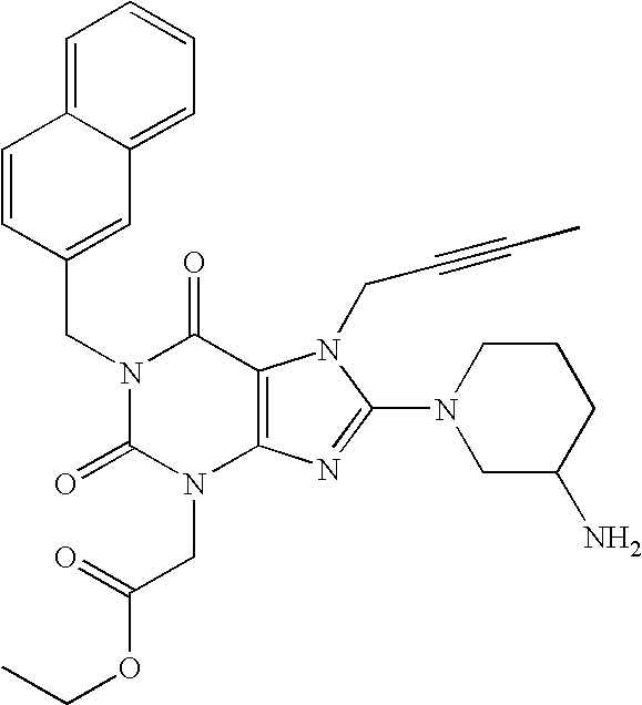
C1=CC(CN2C(=O)N(CC(OCC)=O)C3=C(C2=O)N(CC#CC)C(N2CC(N)CCC2)=N3)=CC2=CC=CC=C12
